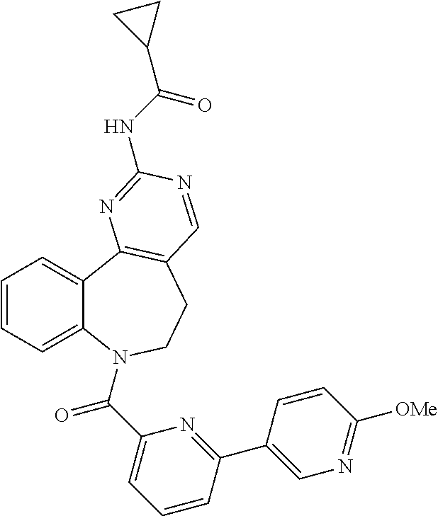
C1=CC=C2C(=C1)C1=C(CCN2C(C2=CC=CC(C3=CN=C([OMe])C=C3)=N2)=O)C=NC(NC(C2CC2)=O)=N1
